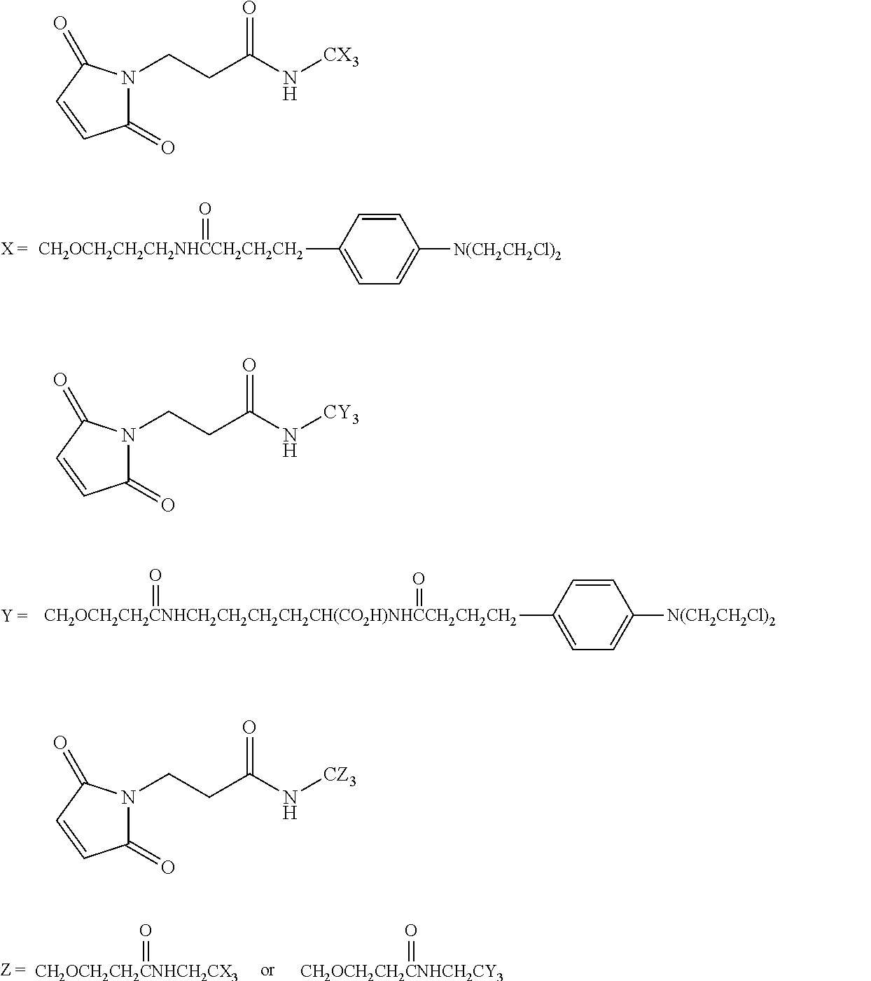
C1=CC([CH2OCH2CH2CH2NHCCH2CH2CH2]=O)=CC=C1[N(CH2CH2Cl)2].[CH2OCH2CH2CNHCH2CX3]=O.[CH2OCH2CH2CNHCH2CY3]=O.C1=CC([CH2OCH2CH2CNHCH2CH2CH2CH2CH(CO2H)NHCCH2CH2CH2](=O)=O)=CC=C1[N(CH2CH2Cl)2].C1(=O)N(CCC(N[CX3])=O)C(=O)C=C1.C1(=O)N(CCC(N[CY3])=O)C(=O)C=C1.C1(=O)N(CCC(N[CZ3])=O)C(=O)C=C1
